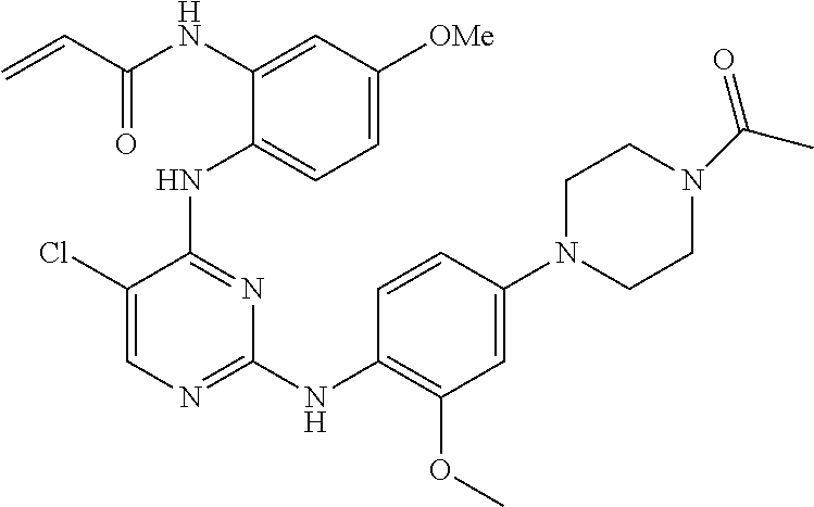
N(C1=CC([OMe])=CC=C1NC1=NC(NC2=C(OC)C=C(N3CCN(C(=O)C)CC3)C=C2)=NC=C1Cl)C(C=C)=O
